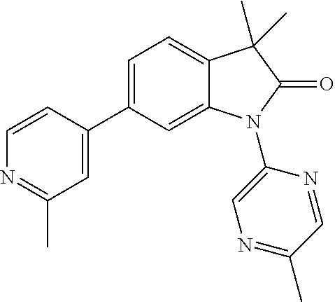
C1=C(C2=CC(C)=NC=C2)C=C2C(=C1)C(C)(C)C(=O)N2C1=CN=C(C)C=N1
